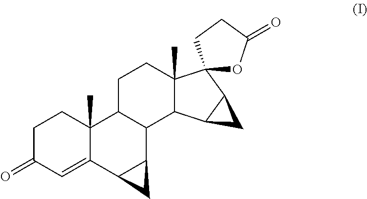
C1C(=O)C=C2C(C)(C1)C1C(C3C2C3)C2C(C)(CC1)C1(C3C2C3)OC(=O)CC1
